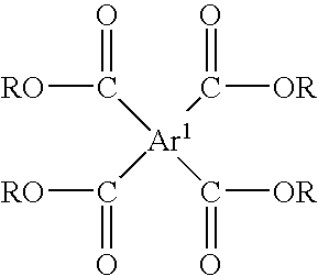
[RO]C([Ar1](C([OR])=O)(C([RO])=O)C([OR])=O)=O
